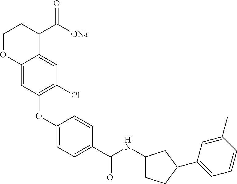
C1(OC2=C(Cl)C=C3C(=C2)OCCC3C([ONa])=O)=CC=C(C(NC2CCC(C3=CC=CC(C)=C3)C2)=O)C=C1
